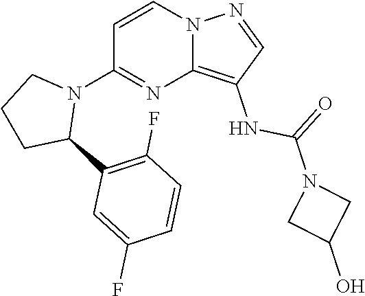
N12C(=C(NC(N3CC(O)C3)=O)C=N1)N=C(N1CCCC1C1=C(F)C=CC(F)=C1)C=C2
